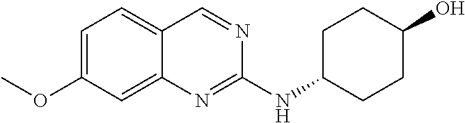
O(C1=CC=C2C(=C1)N=C(NC1CCC(O)CC1)N=C2)C
